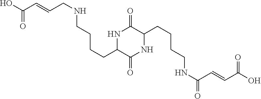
OC(C=CCNCCCCC1NC(=O)C(CCCCNC(=O)C=CC(O)=O)NC1=O)=O
